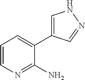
C1=CN=C(N)C(C2=CNN=C2)=C1
